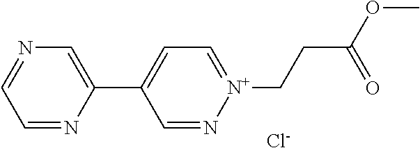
C1=N[N+](CCC(OC)=O)=CC=C1C1=CN=CC=N1.[Cl-]
